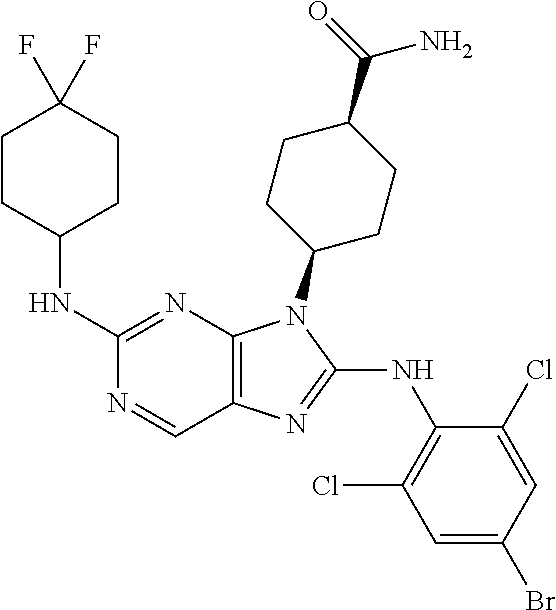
C1(NC2CCC(F)(F)CC2)=NC2=C(C=N1)N=C(NC1=C(Cl)C=C(Br)C=C1Cl)N2C1CCC(C(=O)N)CC1
